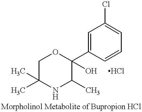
C1C(C)(C)NC(C)C(C2=CC(Cl)=CC=C2)(O)O1.Cl
